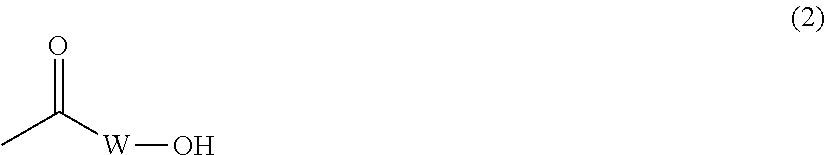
CC([W]O)=O
